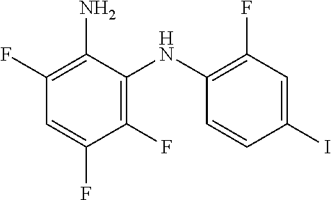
C1(F)=C(NC2=C(F)C=C(I)C=C2)C(N)=C(F)C=C1F
